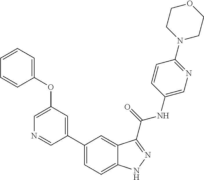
C1(OC2=CC=CC=C2)=CN=CC(C2=CC=C3C(=C2)C(C(NC2=CN=C(N4CCOCC4)C=C2)=O)=NN3)=C1
